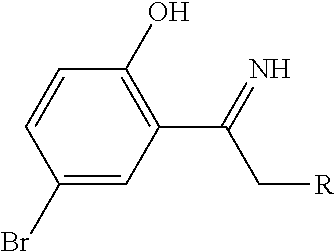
C1(Br)=CC(C(=N)C[R])=C(O)C=C1
